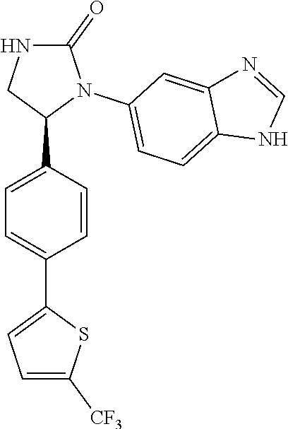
C1=C(C2N(C3=CC=C4C(=C3)N=CN4)C(=O)NC2)C=CC(C2=CC=C([CF3])S2)=C1
